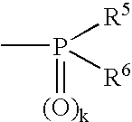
CP(=[(O)k])([R6])[R5]
